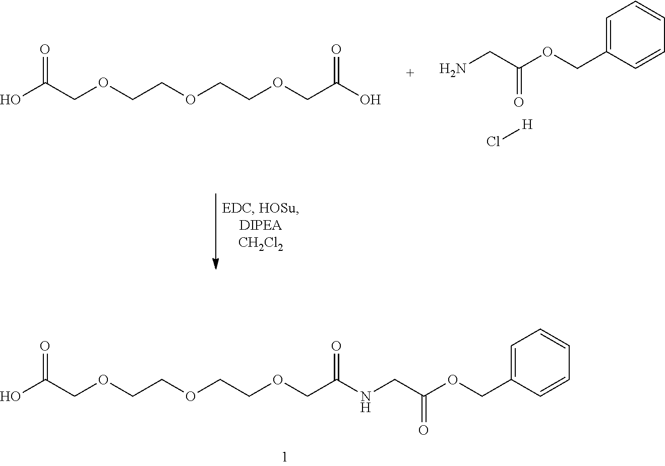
OC(COCCOCCOCC(=O)NCC(OCC1=CC=CC=C1)=O)=O.C1=C(COC(CN)=O)C=CC=C1.[H]Cl.OC(COCCOCCOCC(O)=O)=O
